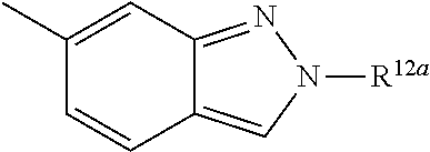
C1(C)=CC2=NN([R12a])C=C2C=C1
